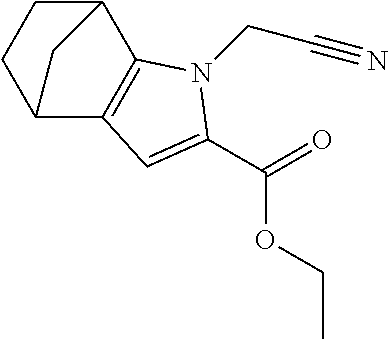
C(=O)(OCC)C1=CC2=C(C3CCC2C3)N1CC#N
